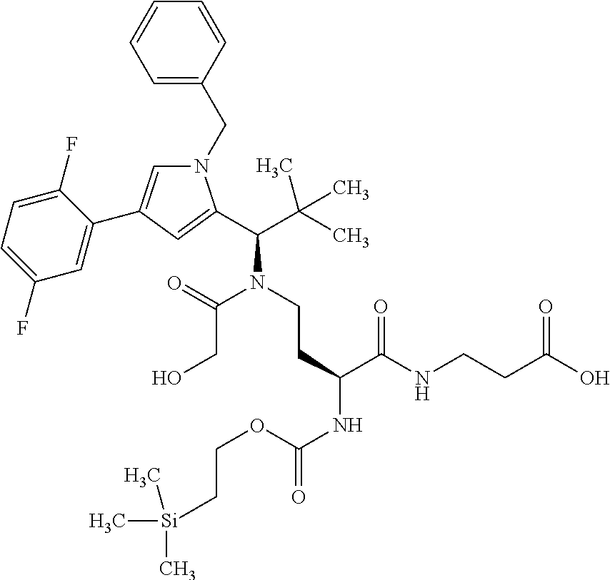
N1(CC2=CC=CC=C2)C=C(C2=CC(F)=CC=C2F)C=C1C(C(C)(C)C)N(CCC(NC(=O)OCC[Si](C)(C)C)C(NCCC(O)=O)=O)C(=O)CO
